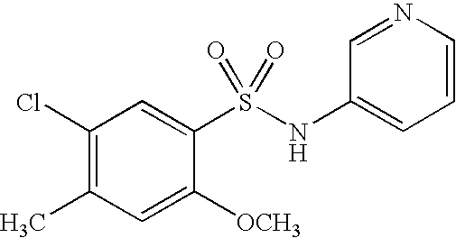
C1=CN=CC(NS(C2=CC(Cl)=C(C)C=C2[OCH3])(=O)=O)=C1
